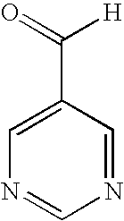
C1=C(C(=O)[H])C=NC=N1
